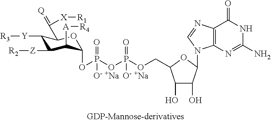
C1([A][R4])C(OP(OP(OCC2C(O)C(O)C(N3C4=C(C(=O)NC(N)=N4)N=C3)O2)(=O)[O- +Na])(=O)[O- +Na])OC(C(=[Q])[X][R1])C([Y][R3])C1[Z][R2]
